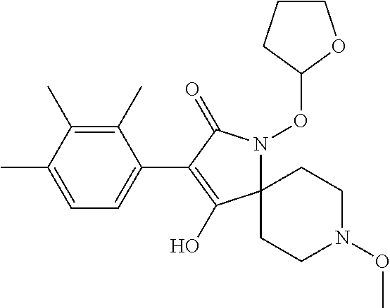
C12(N(OC3CCCO3)C(=O)C(C3=CC=C(C)C(C)=C3C)=C1O)CCN(OC)CC2
